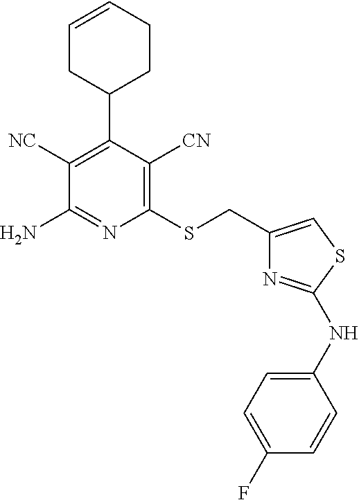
C1([NC])=C(C2CCC=CC2)C([CN])=C(SCC2=CSC(NC3=CC=C(F)C=C3)=N2)N=C1N
